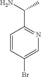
C1=CC(Br)=CN=C1C(N)C
